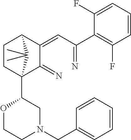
C1CC2(C3OCCN(CC4=CC=CC=C4)C3)C(=N)C(=CC(=N)C3=C(F)C=CC=C3F)C1C2(C)C
